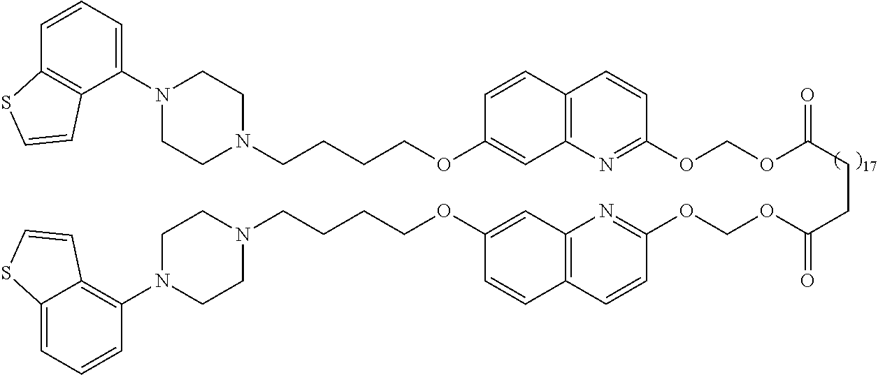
C1(N2CCN(CCCCOC3=CC4=C(C=C3)C=CC(OCOC(=O)CCC(OCOC3=NC5=C(C=C3)C=CC(OCCCCN3CCN(C6=C7C(=CC=C6)SC=C7)CC3)=C5)=O)=N4)CC2)=CC=CC2=C1C=CS2
